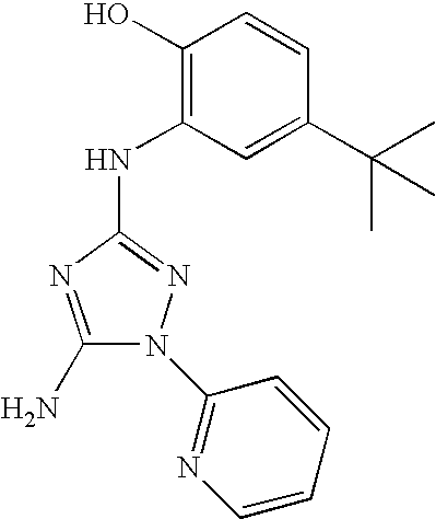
C1(N)=NC(NC2=C(O)C=CC(C(C)(C)C)=C2)=NN1C1=NC=CC=C1
